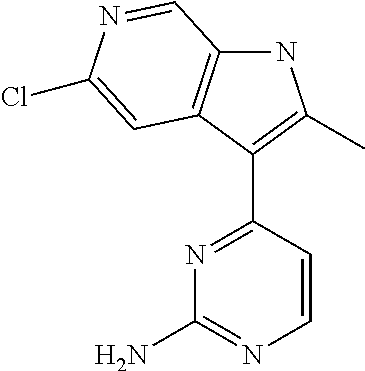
N1=C(C2=C(C)NC3=C2C=C(Cl)N=C3)C=CN=C1N
